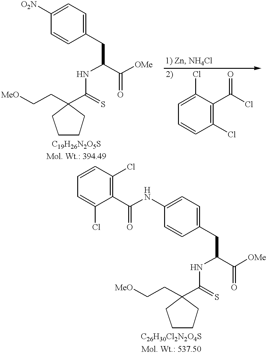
[MeO]CCC1(C(=S)NC(C([OMe])=O)CC2=CC=C([O2N])C=C2)CCCC1.C1=C(Cl)C(C(Cl)=O)=C(Cl)C=C1.[MeO]CCC1(C(=S)NC(CC2=CC=C(NC(C3=C(Cl)C=CC=C3Cl)=O)C=C2)C(=O)[OMe])CCCC1
